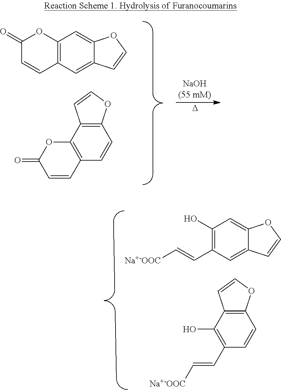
C12=C(C=C3C(=C1)OC=C3)C=CC(=O)O2.C12=C(C3=C(C=C1)C=CC(=O)O3)C=CO2.[D].C1(O)=C(C=C[Na+-OOC])C=C2C(=C1)OC=C2.C12=C(C(O)=C(C=C[Na+-OOC])C=C1)C=CO2
